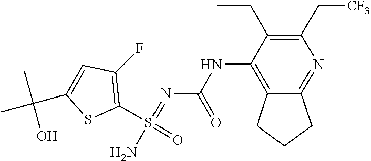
C1(S(=O)(N)=NC(NC2=C3C(=NC(C[CF3])=C2CC)CCC3)=O)=C(F)C=C(C(C)(C)O)S1
